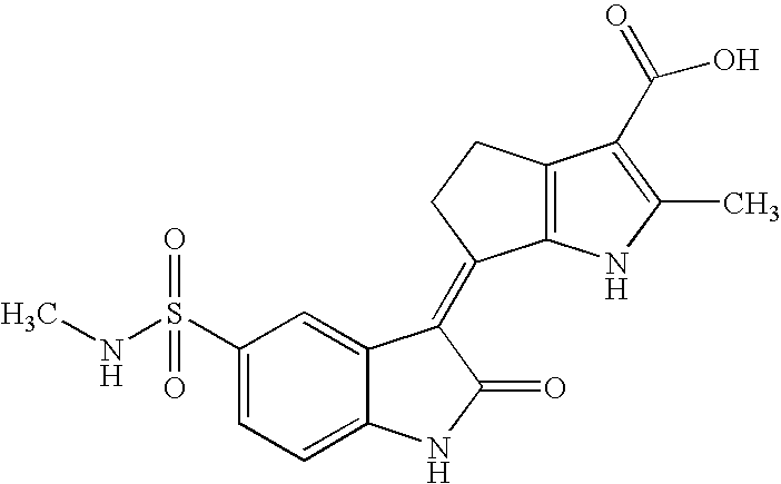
C12=C(NC(C)=C1C(=O)O)C(=C1C3=CC(S(NC)(=O)=O)=CC=C3NC1=O)CC2
